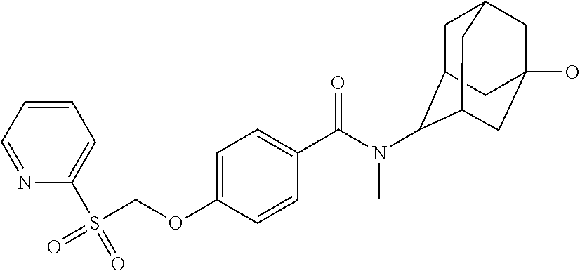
C1C2C(N(C(C3=CC=C(OCS(=O)(C4=CC=CC=N4)=O)C=C3)=O)C)C3CC(O)(CC1C3)C2
